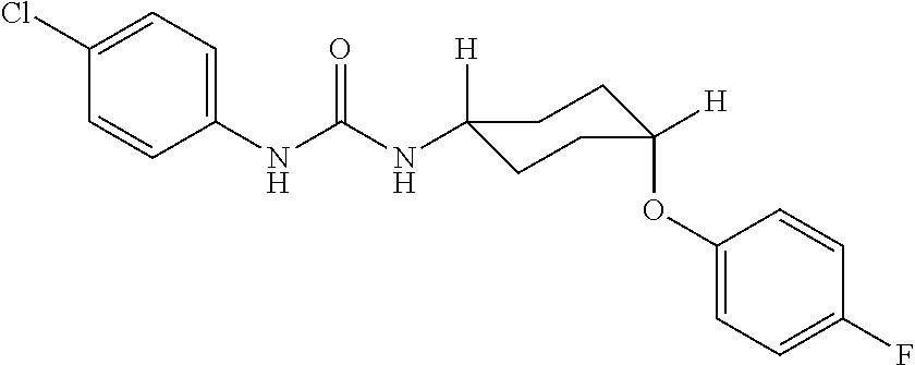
C1(NC(NC2([H])CCC(OC3=CC=C(F)C=C3)([H])CC2)=O)=CC=C(Cl)C=C1
